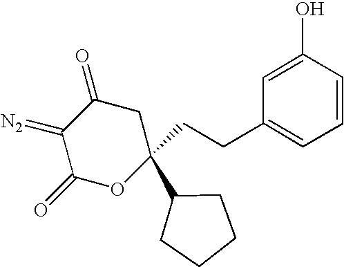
C1(=[N2])C(=O)OC(CCC2=CC=CC(O)=C2)(C2CCCC2)CC1=O
